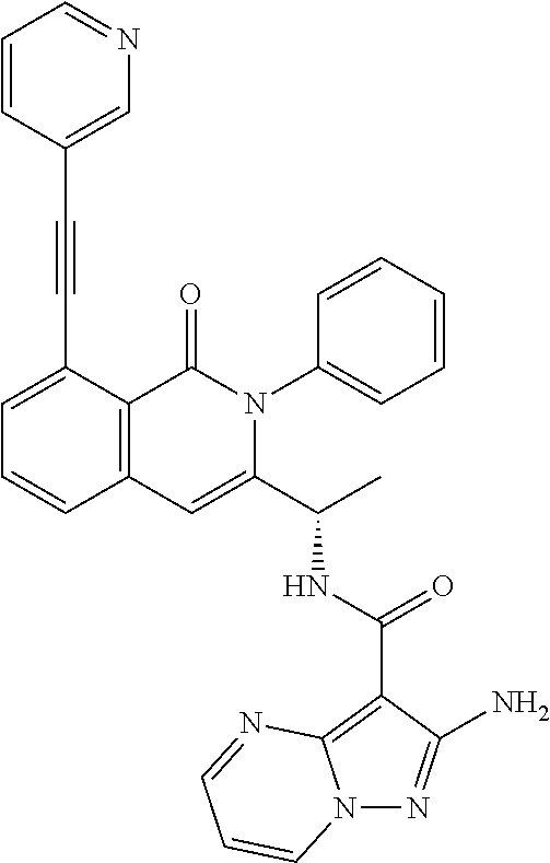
N12N=C(N)C(C(NC(C3=CC4=C(C(=O)N3C3=CC=CC=C3)C(C#CC3=CN=CC=C3)=CC=C4)C)=O)=C1N=CC=C2
